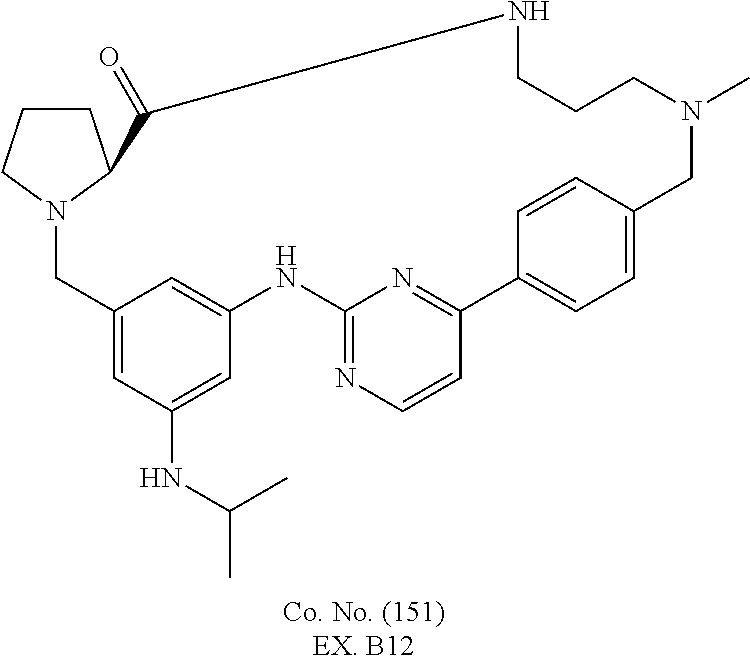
N12CC3=CC(NC(C)C)=CC(=C3)NC3=NC=CC(=N3)C3=CC=C(C=C3)CN(C)CCCNC(=O)C1CCC2
